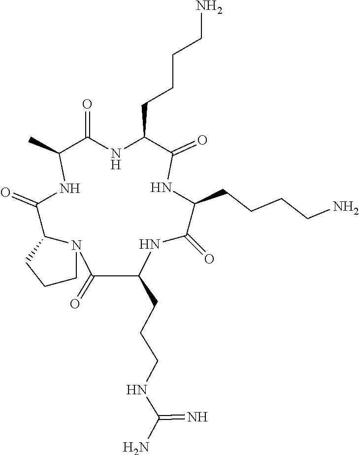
C1(C)C(=O)NC(CCCCN)C(=O)NC(CCCCN)C(=O)NC(CCCNC(N)=N)C(=O)N2C(C(=O)N1)CCC2
